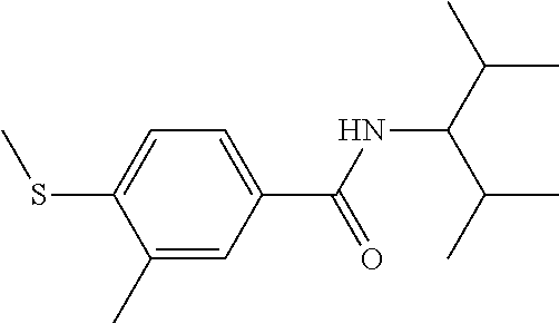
C1(C)=CC(C(NC(C(C)C)C(C)C)=O)=CC=C1SC
